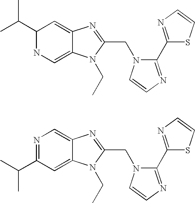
C1(C2=NC=CS2)=NC=CN1CC1=NC2=CC(C(C)C)NC=C2N1CC.C1(C2=NC=CS2)=NC=CN1CC1=NC2=CN=C(C(C)C)C=C2N1CC
